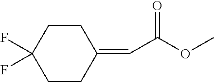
C1CC(F)(F)CCC1=CC(OC)=O
